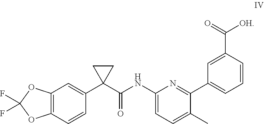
FC1(F)OC2=C(O1)C=CC(C1(C(NC3=CC=C(C)C(C4=CC=CC(C(=O)[OH])=C4)=N3)=O)CC1)=C2
